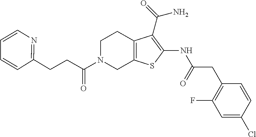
C(CC(N1CC2=C(CC1)C(C(=O)N)=C(NC(CC1=C(F)C=C(Cl)C=C1)=O)S2)=O)C1=NC=CC=C1
